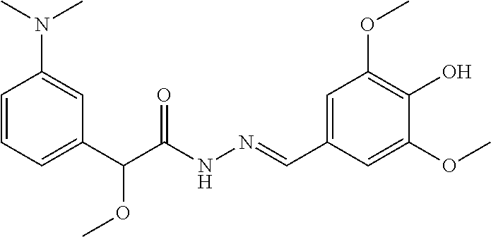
C1=C(C=NNC(C(OC)C2=CC=CC(N(C)C)=C2)=O)C=C(OC)C(O)=C1OC
